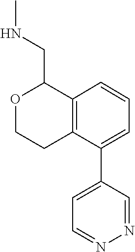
C1=CC=C(C2=CC=NN=C2)C2=C1C(CNC)OCC2
